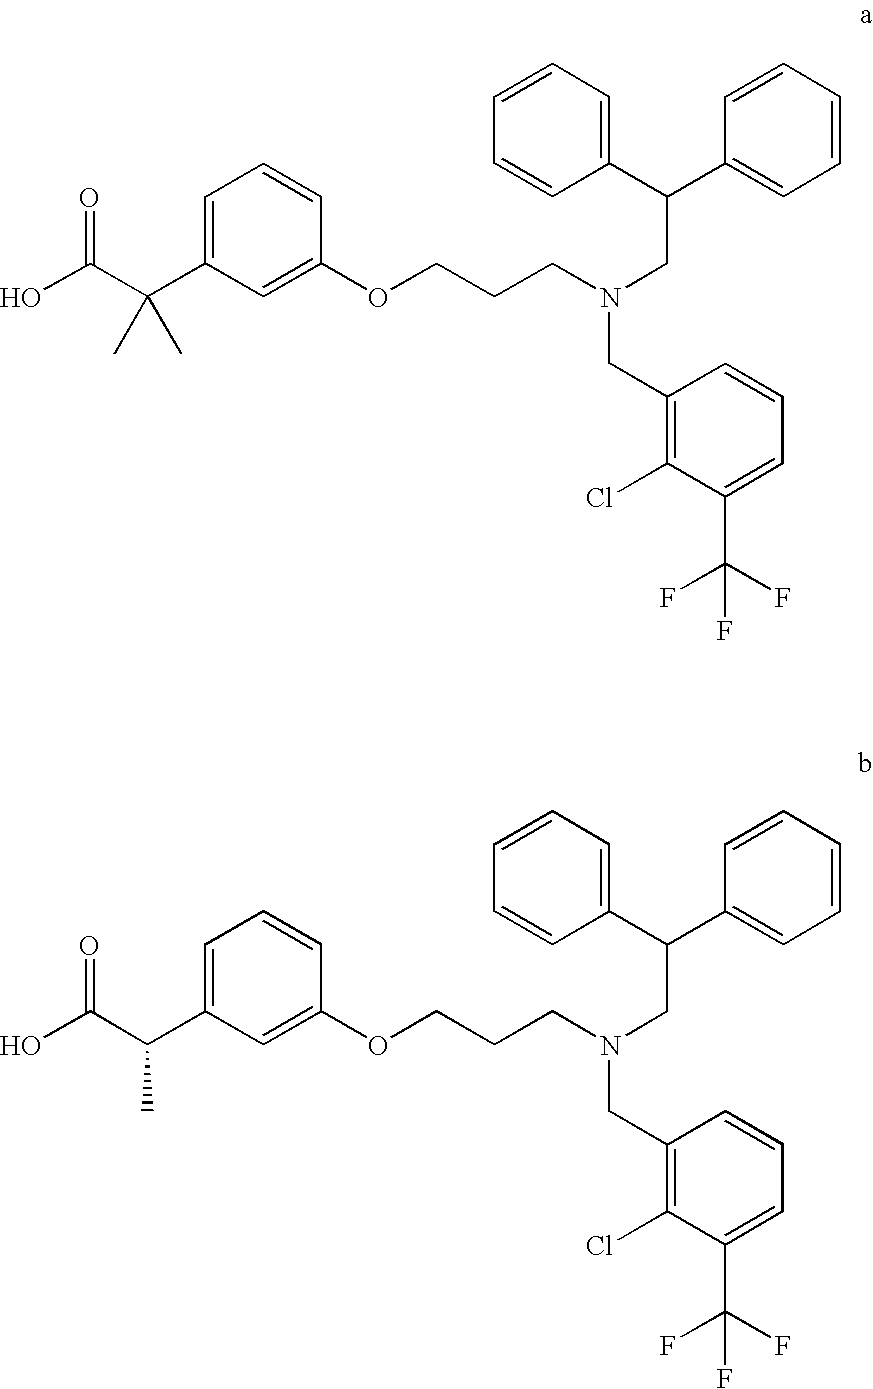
C1(C(C(O)=O)(C)C)=CC=CC(OCCCN(CC(C2=CC=CC=C2)C2=CC=CC=C2)CC2=C(Cl)C(C(F)(F)F)=CC=C2)=C1.C1(C(C(O)=O)C)=CC=CC(OCCCN(CC(C2=CC=CC=C2)C2=CC=CC=C2)CC2=C(Cl)C(C(F)(F)F)=CC=C2)=C1
